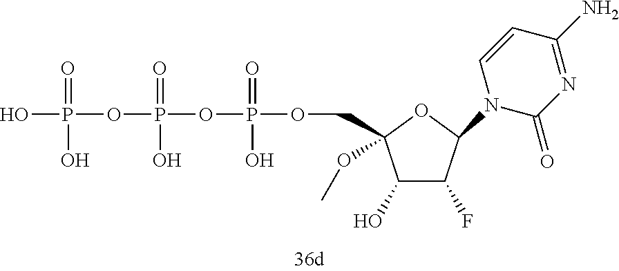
OP(OP(OP(=O)(O)OCC1(OC)C(O)C(F)C(N2C(=O)N=C(N)C=C2)O1)(=O)O)(=O)O
